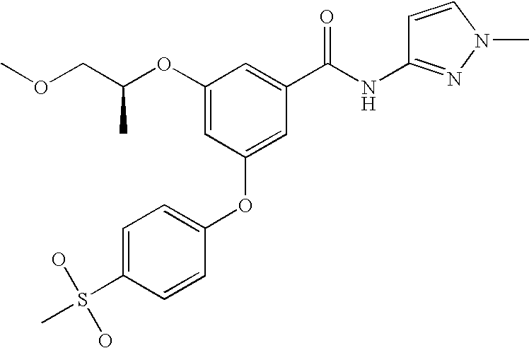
O(CC(OC1=CC(OC2=CC=C(S(C)(O)O)C=C2)=CC(C(NC2=NN(C)C=C2)=O)=C1)C)C
